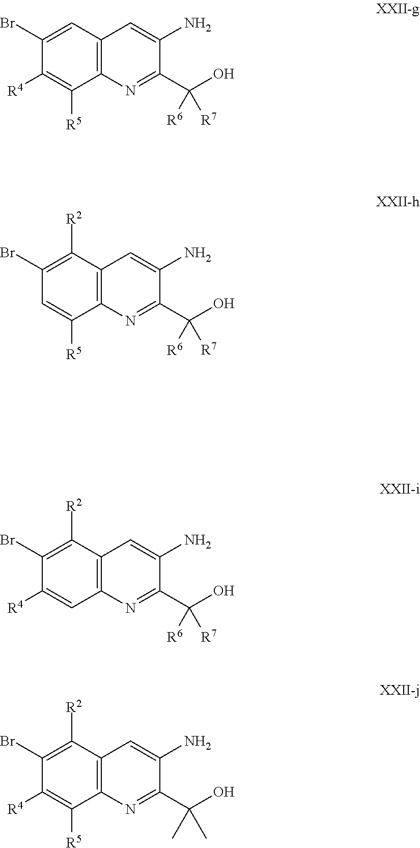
C1(Br)=CC2=C(C([R5])=C1[R4])N=C(C(O)([R6])[R7])C(N)=C2.C1(Br)=C([R2])C2=C(C([R5])=C1)N=C(C(O)([R6])[R7])C(N)=C2.C1(Br)=C([R2])C2=C(C=C1[R4])N=C(C(O)([R6])[R7])C(N)=C2.C1(Br)=C([R2])C2=C(C([R5])=C1[R4])N=C(C(O)(C)C)C(N)=C2
